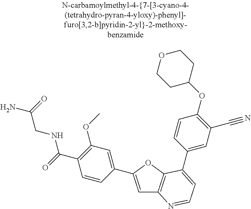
C1=C(C2=CC(OC)=C(C(=O)NCC(N)=O)C=C2)OC2=C1N=CC=C2C1=CC(C#N)=C(OC2CCOCC2)C=C1
